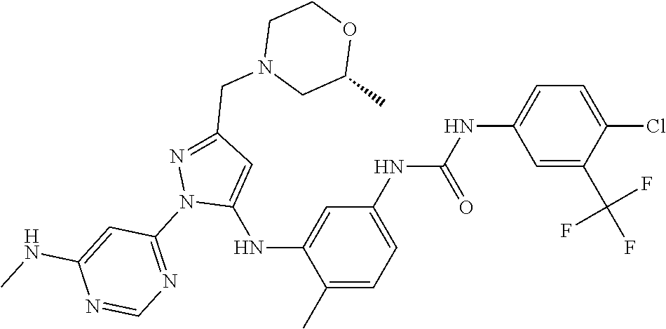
C1(C)=CC=C(NC(NC2=CC=C(Cl)C(C(F)(F)F)=C2)=O)C=C1NC1=CC(CN2CC(C)OCC2)=NN1C1=NC=NC(NC)=C1
